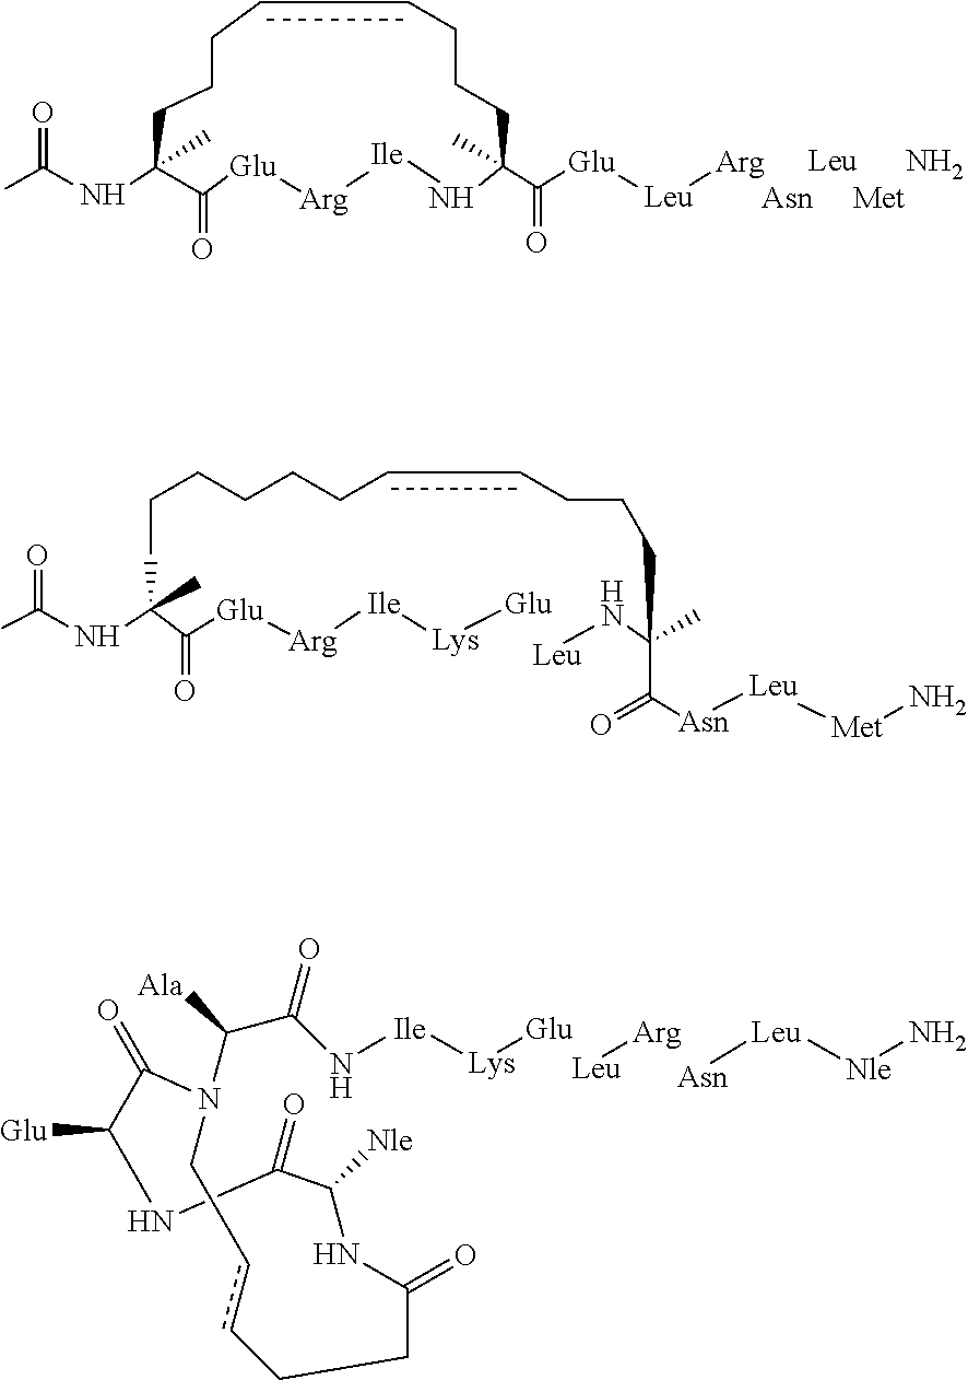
O=C(NC1(C)C(=O)[Glu][Arg][Ile]NC(C([Glu][Leu][Arg])=O)(C)CCCccCCC1)C.[Leu].N.[Nle](N)[Leu][Asn].[Leu][Arg].[Lys]([Glu])[Ile]NC(=O)C(N1C(=O)C([Glu])NC(=O)C([Nle])NC(=O)CCccC1)[Ala].O=C(C)NC(CCCCCCccCCCC(C([Asn][Leu][Met]N)=O)(C)N[Leu])(C(=O)[Glu][Arg][Ile][Lys][Glu])C
